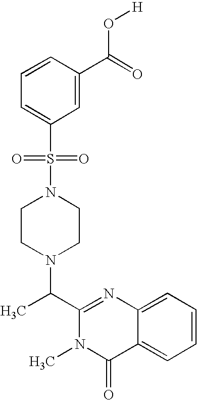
C1(C(N2CCN(S(C3=CC=CC(C(=O)O[H])=C3)(=O)=O)CC2)C)=NC2=CC=CC=C2C(=O)N1C
